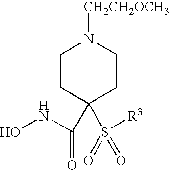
C1CC(C(=O)NO)(S([R3])(=O)=O)CCN1[CH2CH2OCH3]
